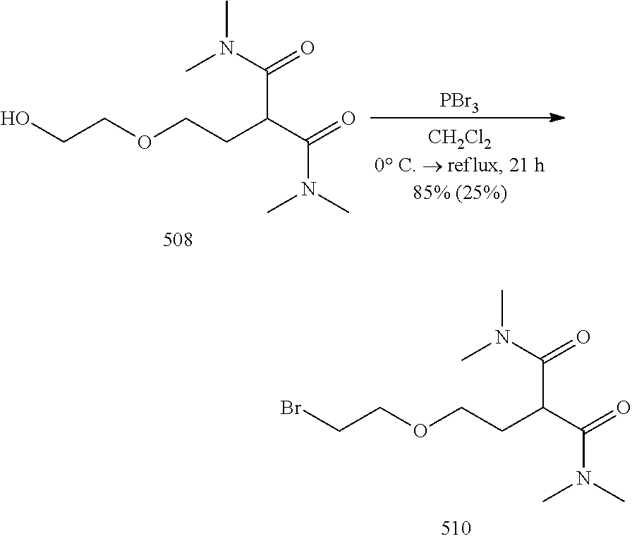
OCCOCCC(C(N(C)C)=O)C(N(C)C)=O.[PBr3].BrCCOCCC(C(N(C)C)=O)C(N(C)C)=O
